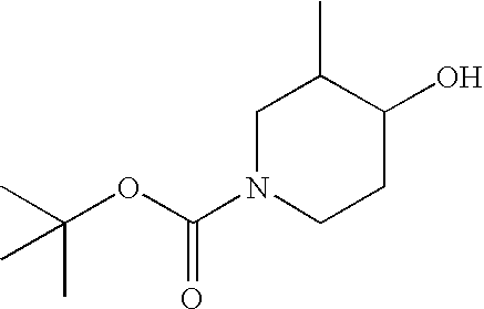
N1(C(OC(C)(C)C)=O)CCC(O)C(C)C1
